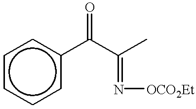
c1cccc(C(C(C)=N[OCO2Et])=O)c1
